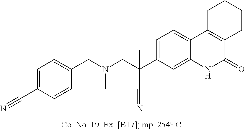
C1(CN(CC(C2=CC=C3C(=C2)NC(=O)C2=C3CCCC2)(C#N)C)C)=CC=C(C#N)C=C1
